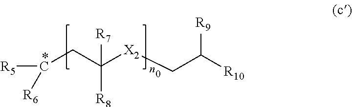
[R5]C([R6])CC([X2]CC([R10])[R9])([R8])[R7]
